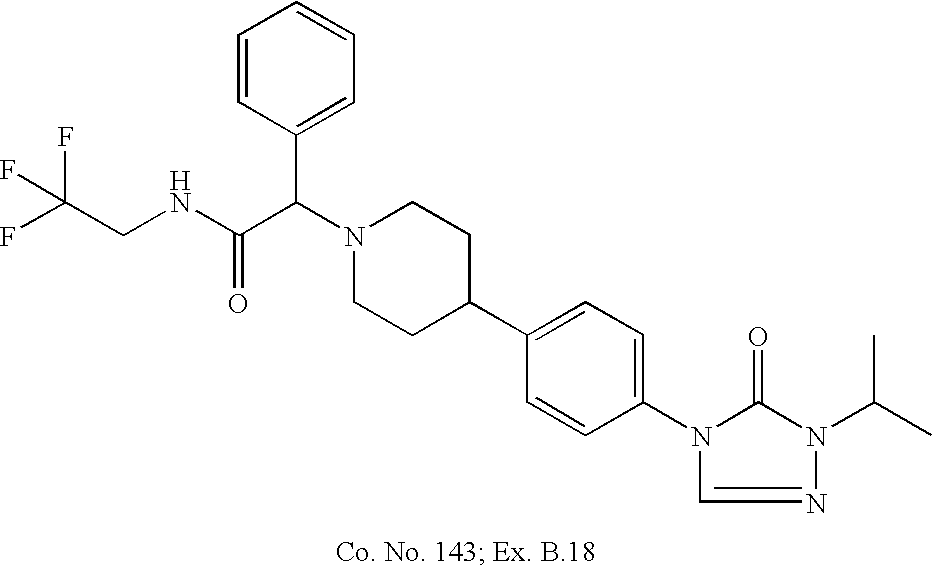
N1(C(C(NCC(F)(F)F)=O)C2=CC=CC=C2)CCC(C2=CC=C(N3C(=O)N(C(C)C)N=C3)C=C2)CC1
